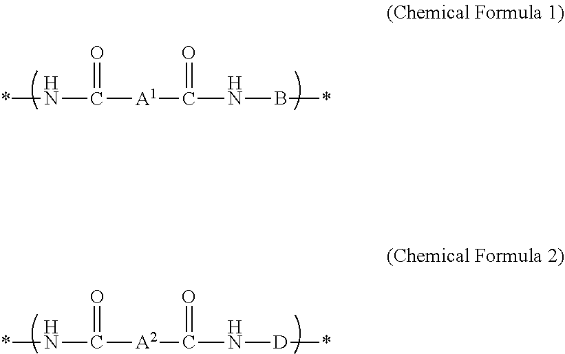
*NC(=O)[A1]C(=O)NB*.*NC(=O)[A2]C(=O)N[D]*
